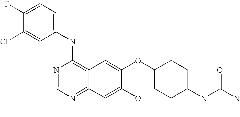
C1(NC2=C3C(=NC=N2)C=C(OC)C(OC2CCC(NC(N)=O)CC2)=C3)=CC=C(F)C(Cl)=C1
